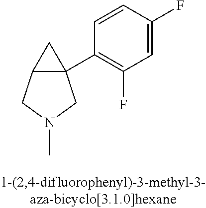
C12C(C3=C(F)C=C(F)C=C3)(C1)CN(C)C2
